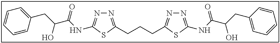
N1=C(CCCC2=NN=C(NC(C(CC3=CC=CC=C3)O)=O)S2)SC(NC(C(CC2=CC=CC=C2)O)=O)=N1
